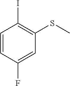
C1=CC(F)=CC(SC)=C1I
